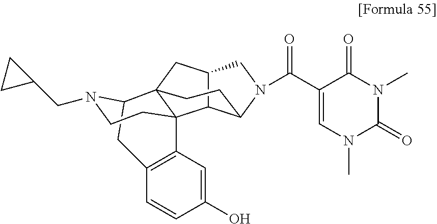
C12C3C(N(C(C4=CN(C)C(=O)N(C)C4=O)=O)C1)CCC1(C2)C32C3=C(CC1N(CC1CC1)CC2)C=CC(O)=C3
